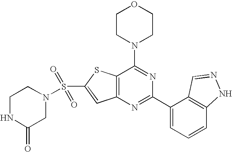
C1CN(C2=NC(C3=CC=CC4=C3C=NN4)=NC3=C2SC(S(=O)(=O)N2CCNC(=O)C2)=C3)CCO1
